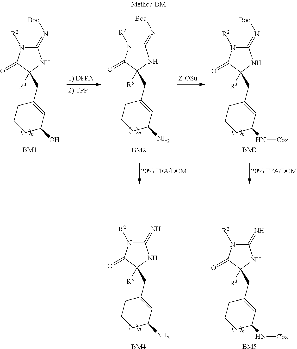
C1(=N[Boc])N([R2])C(=O)C([R3])(CC2=CC(O)CCC2)N1.[BM1].C1(=N[Boc])N([R2])C(=O)C([R3])(CC2=CC(N)CCC2)N1.[BM2].C1(=N[Boc])N([R2])C(=O)C([R3])(CC2=CC(N[Cbz])CCC2)N1.[BM3].C1(=N)N([R2])C(=O)C([R3])(CC2=CC(N[Cbz])CCC2)N1.[BM5].C1(=N)N([R2])C(=O)C([R3])(CC2=CC(N)CCC2)N1.[BM4]
